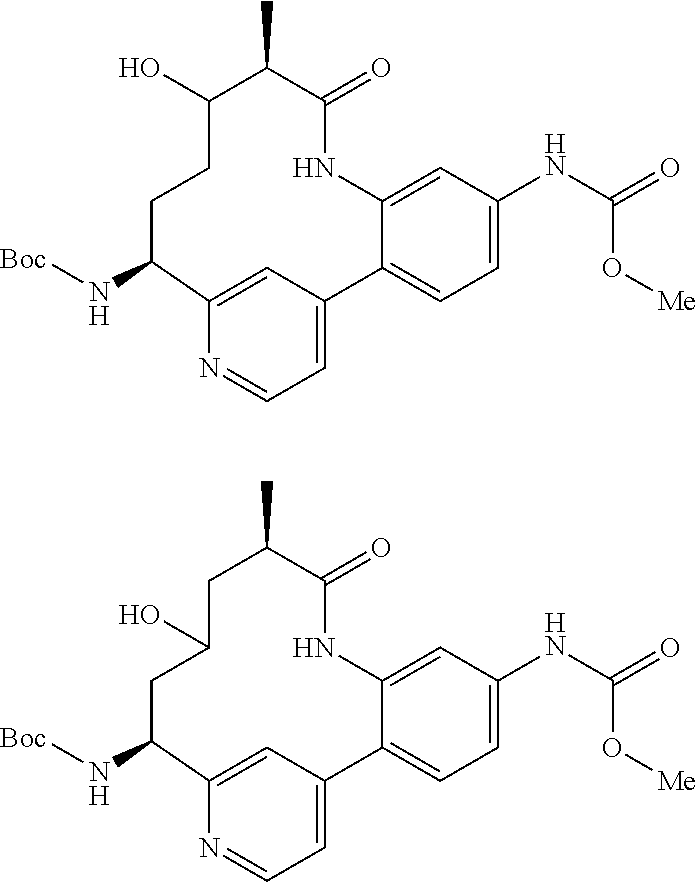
N(C1CCC(O)C(C)C(=O)NC2=CC(NC(=O)O[Me])=CC=C2C2=CC=NC1=C2)[Boc].N(C1CC(O)CC(C)C(=O)NC2=CC(NC(=O)O[Me])=CC=C2C2=CC=NC1=C2)[Boc]
